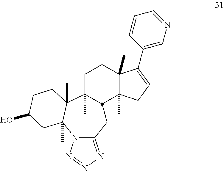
CC12CCC3(C)C(C)(CC=C3C3=CN=CC=C3)C1CC1=NN=NN1C1(C)C2(C)CCC(O)C1
